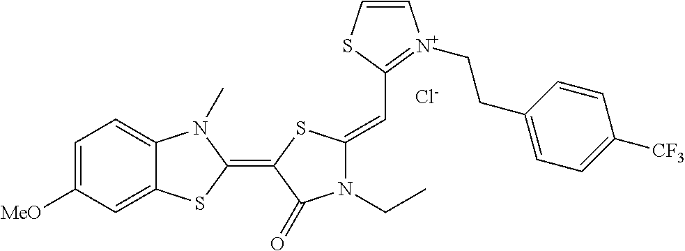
[Cl-].C1=C([MeO])C=C2C(=C1)N(C)C(=C1C(=O)N(CC)C(=CC3=[N+](CCC4=CC=C([CF3])C=C4)C=CS3)S1)S2
